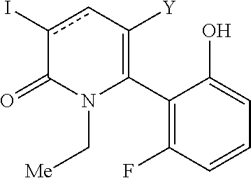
C1(C2=C([Y])cc(I)C(=O)N2C[Me])=C(F)C=CC=C1O
